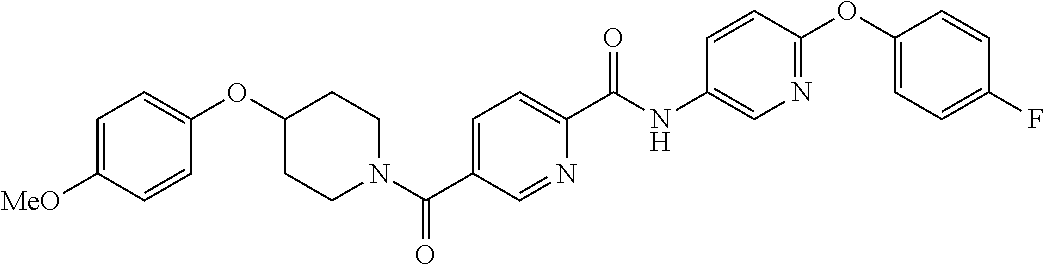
C1=C([MeO])C=CC(OC2CCN(C(C3=CC=C(C(NC4=CN=C(OC5=CC=C(F)C=C5)C=C4)=O)N=C3)=O)CC2)=C1
